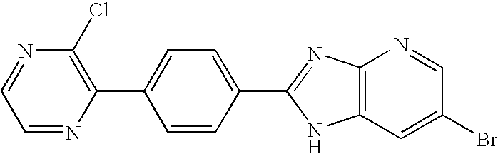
C1=NC(C2=CC=C(C3=NC4=C(N3)C=C(Br)C=N4)C=C2)=C(Cl)N=C1
